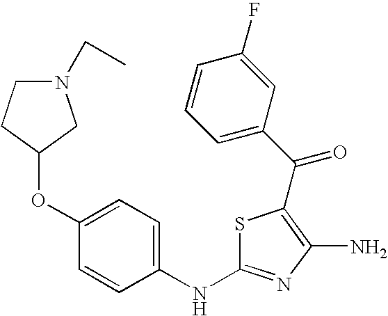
S1C(NC2=CC=C(OC3CN(CC)CC3)C=C2)=NC(N)=C1C(=O)C1=CC=CC(F)=C1
